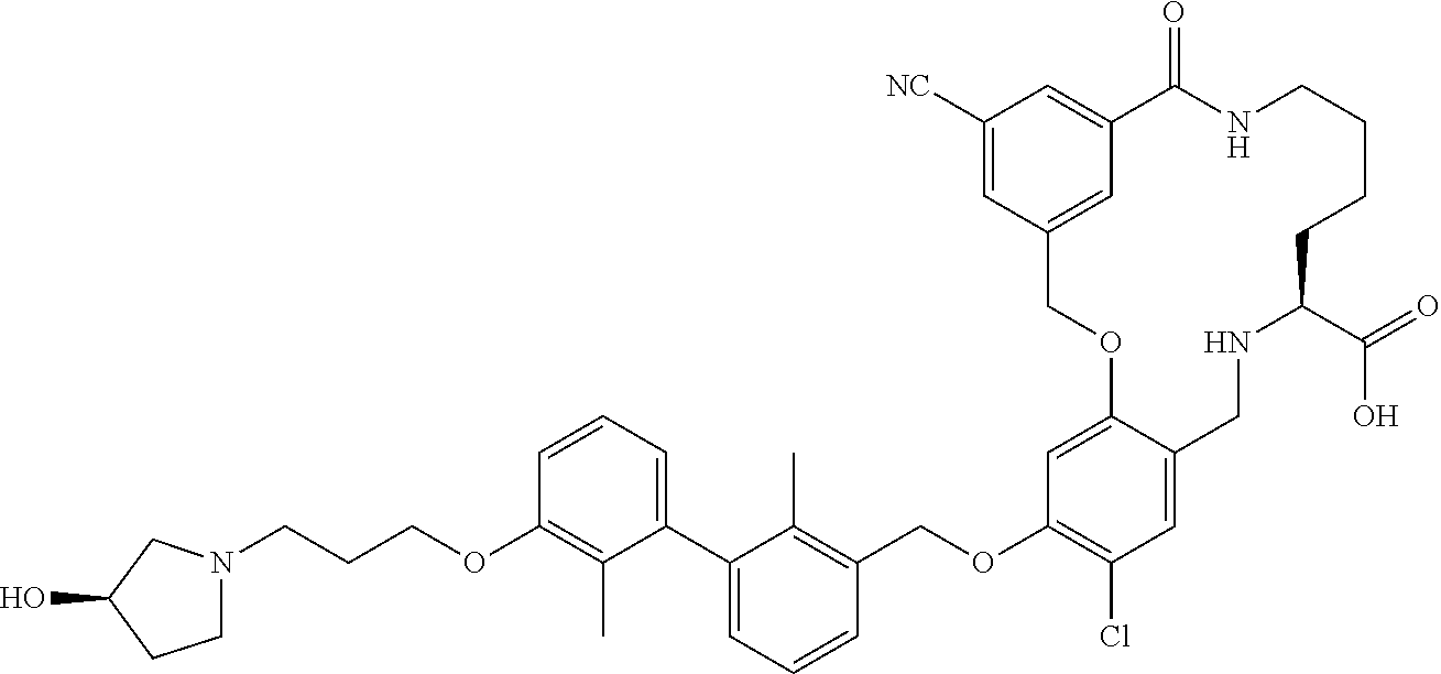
C1=C2C(=CC(OCC3=C(C)C(C4=CC=CC(OCCCN5CCC(O)C5)=C4C)=CC=C3)=C1Cl)OCC1=CC(=CC([NC])=C1)C(=O)NCCCCC(C(=O)O)NC2
